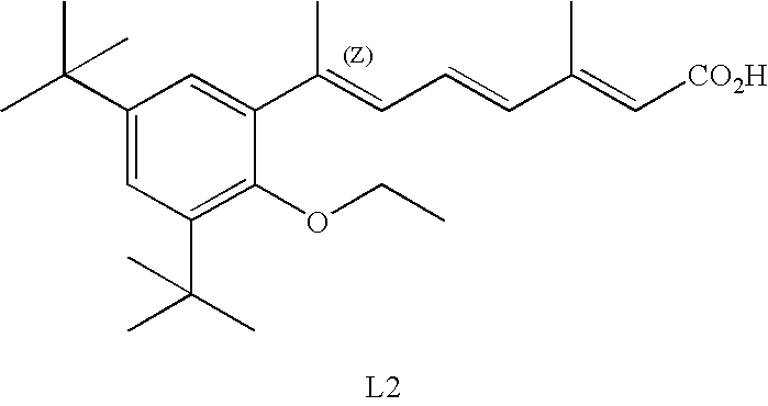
CC(C1=CC(C(C)(C)C)=C(OCC)C(C(=CC=CC(=C[CO2H])C)C)=C1)(C)C
